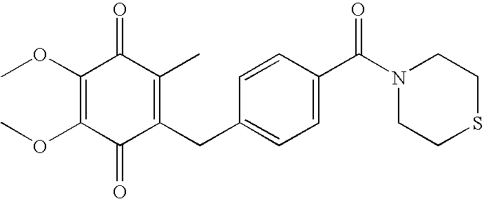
C1(=O)C(CC2=CC=C(C(N3CCSCC3)=O)C=C2)=C(C)C(=O)C(OC)=C1OC
